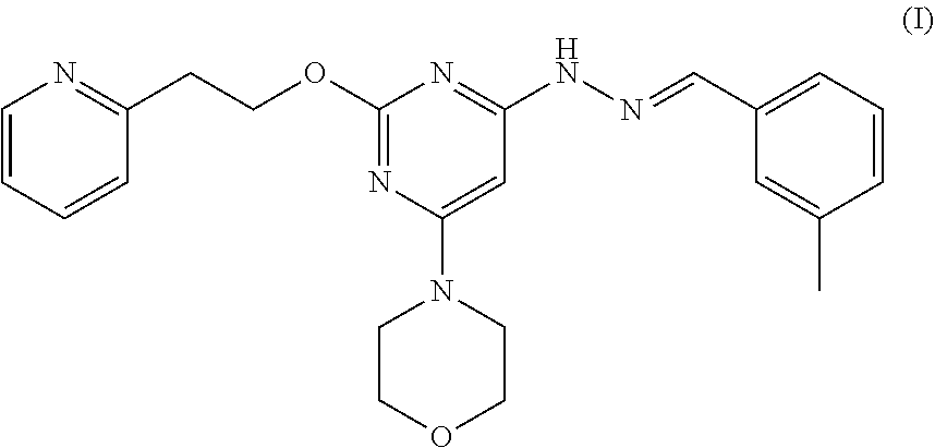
C1=CC=CC(CCOC2=NC(N3CCOCC3)=CC(NN=CC3=CC=CC(C)=C3)=N2)=N1
